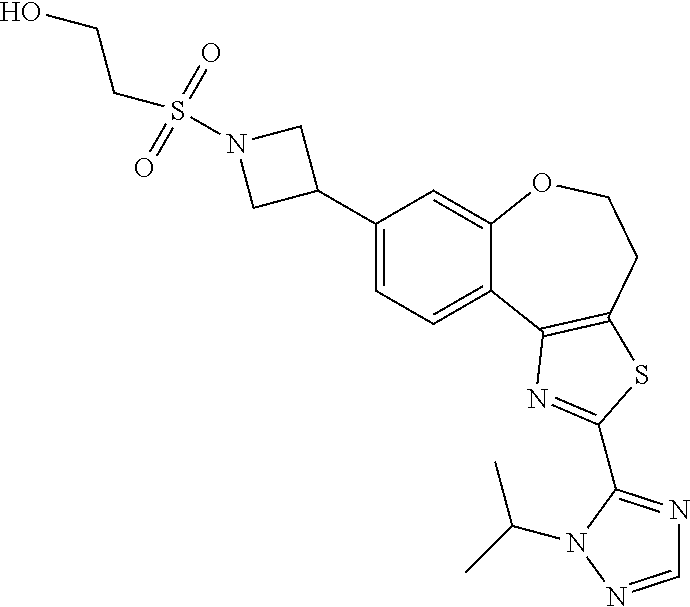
C1(C2CN(S(=O)(=O)CCO)C2)=CC=C2C(=C1)OCCC1=C2N=C(C2=NC=NN2C(C)C)S1
